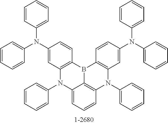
C12=CC=CC3=C1B(C1=C(N3C3=CC=CC=C3)C=C(N(C3=CC=CC=C3)C3=CC=CC=C3)C=C1)C1=C(N2C2=CC=CC=C2)C=C(N(C2=CC=CC=C2)C2=CC=CC=C2)C=C1
